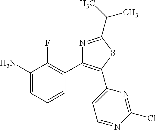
C1(N)=CC=CC(C2=C(C3=CC=NC(Cl)=N3)SC(C(C)C)=N2)=C1F
